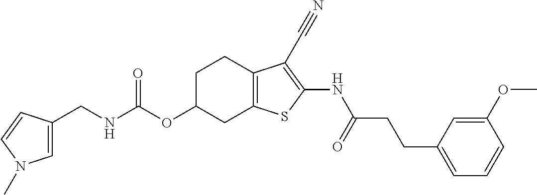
N(C(OC1CC2=C(CC1)C(C#N)=C(NC(CCC1=CC=CC(OC)=C1)=O)S2)=O)CC1=CN(C)C=C1
